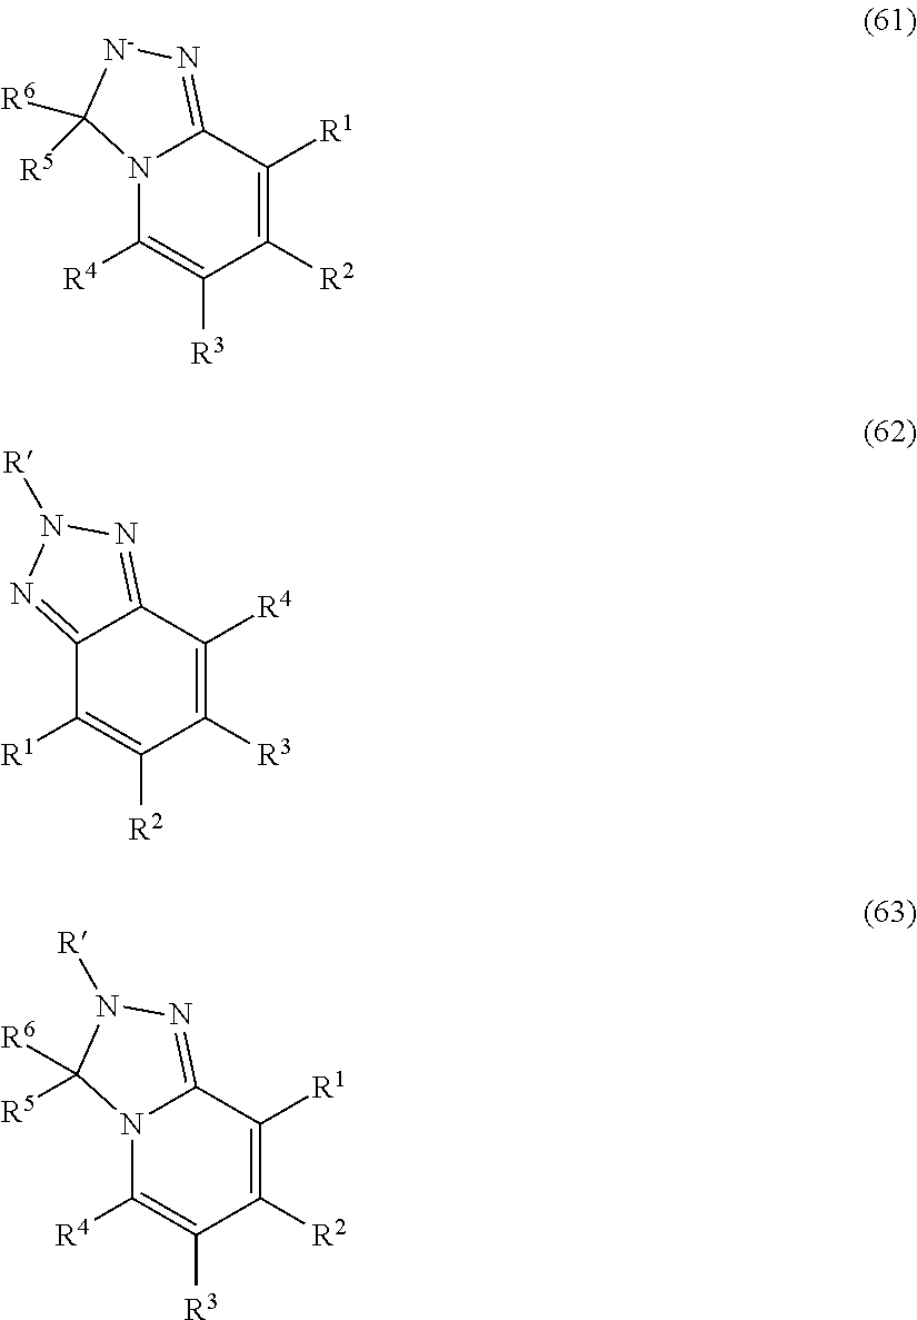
N12C([R4])=C([R3])C([R2])=C([R1])C1=N[N-]C2([R5])[R6].C12=NN([R])N=C1C([R4])=C([R3])C([R2])=C2[R1].N12C([R4])=C([R3])C([R2])=C([R1])C1=NN([R])C2([R6])[R5]
